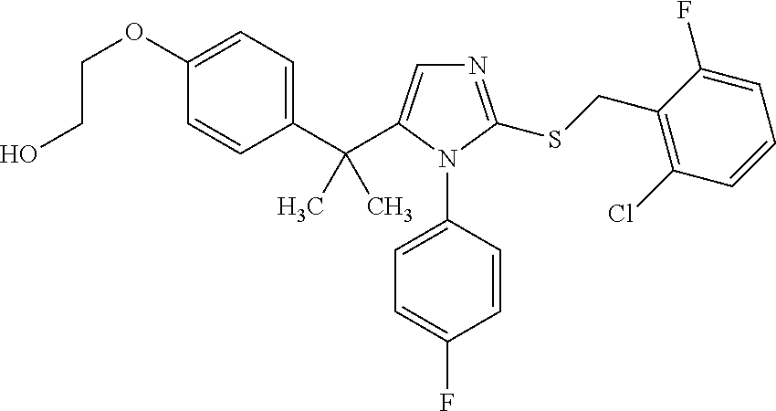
C1(C(C2=CN=C(SCC3=C(Cl)C=CC=C3F)N2C2=CC=C(F)C=C2)(C)C)=CC=C(OCCO)C=C1
